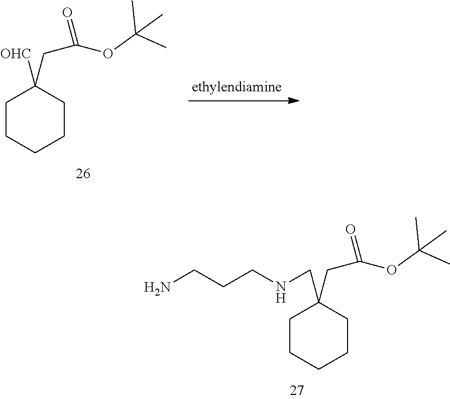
C1CCCCC1([OHC])CC(=O)OC(C)(C)C.C1CCCCC1(CNCCCN)CC(=O)OC(C)(C)C
